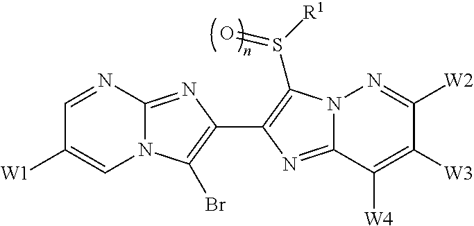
C1=NC2=NC(C3=C(S([R1])=O)N4C(=N3)C([W4])=C([W3])C([W2])=N4)=C(Br)N2C=C1[W1]
